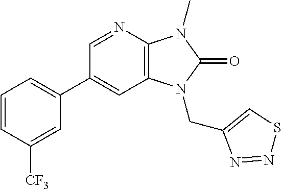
C1(C2=CC=CC([CF3])=C2)=CC2=C(N=C1)N(C)C(=O)N2CC1=CSN=N1
